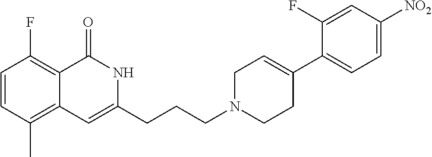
C1=CC(C)=C2C(=C1F)C(=O)NC(CCCN1CCC(C3=CC=C([NO2])C=C3F)=CC1)=C2
